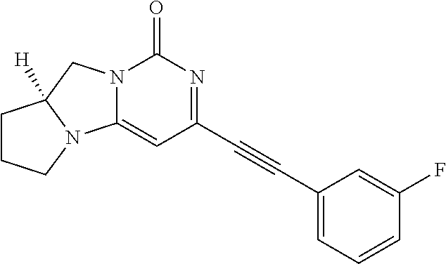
C(C1=NC(=O)N2C(=C1)N1C([H])(C2)CCC1)#CC1=CC=CC(F)=C1
